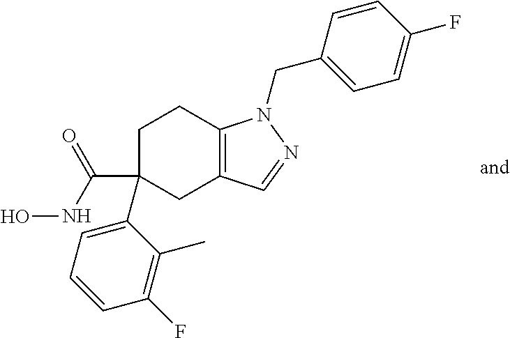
C1(C(NO)=O)(C2=CC=CC(F)=C2C)CC2=C(CC1)N(CC1=CC=C(F)C=C1)N=C2
